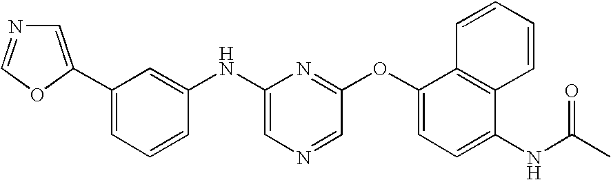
C1(C2=CN=CO2)=CC=CC(NC2=CN=CC(OC3=CC=C(NC(=O)C)C4=C3C=CC=C4)=N2)=C1
